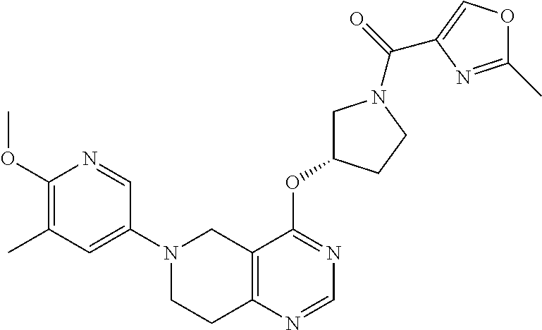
C1(N2CCC3=C(C2)C(OC2CN(C(=O)C4=COC(C)=N4)CC2)=NC=N3)=CC(C)=C(OC)N=C1
